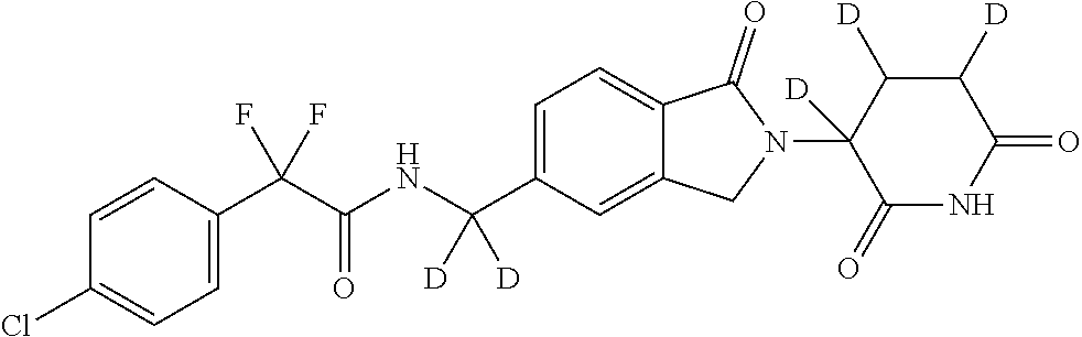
C1=CC(C(C(NC(C2=CC=C3C(=C2)CN(C2([D])C(=O)NC(=O)C([D])C2[D])C3=O)([D])[D])=O)(F)F)=CC=C1Cl
